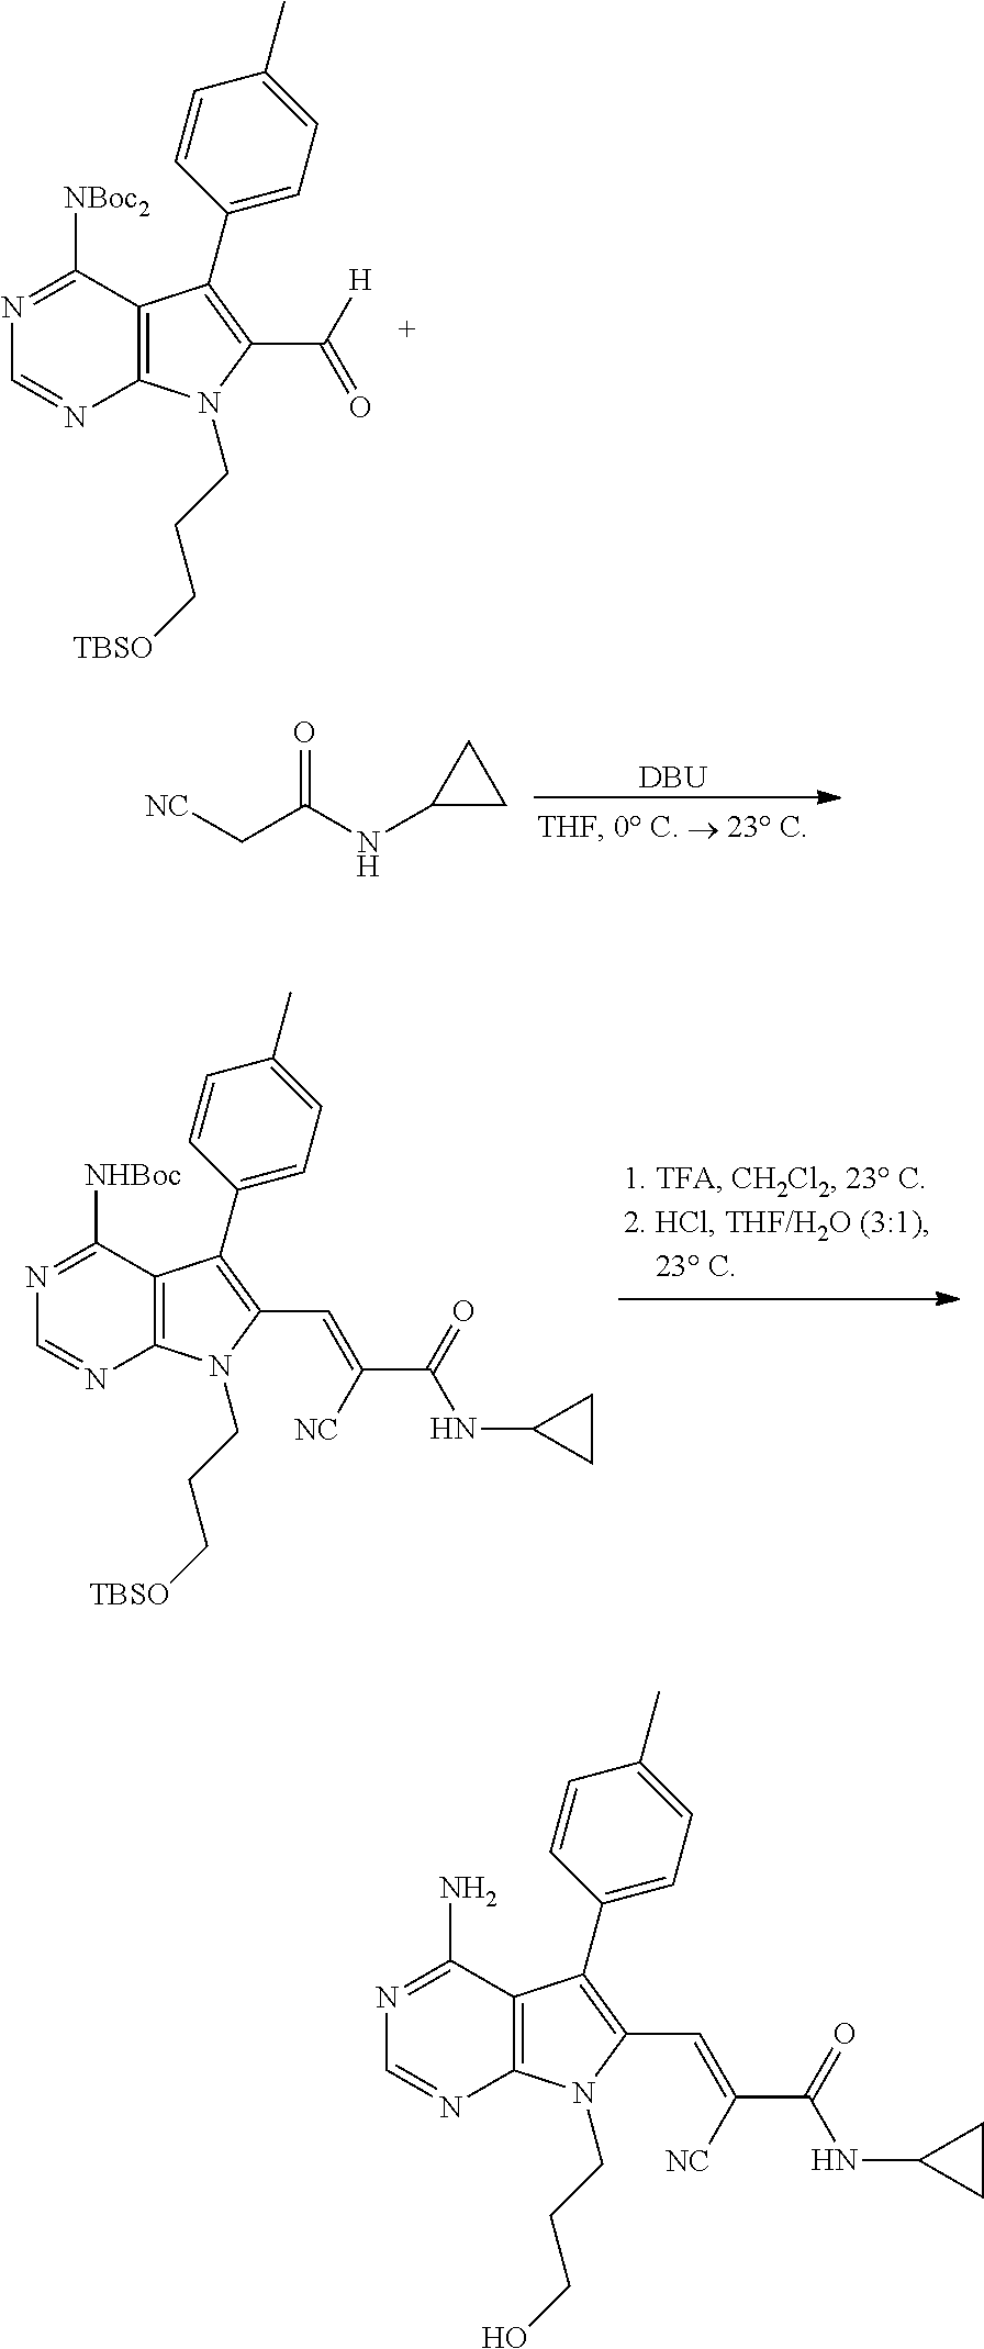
C12=C(N(CCCO)C(C=C([NC])C(NC3CC3)=O)=C1C1=CC=C(C)C=C1)N=CN=C2N.C12=C(N(CCC[TBSO])C(C=C([NC])C(NC3CC3)=O)=C1C1=CC=C(C)C=C1)N=CN=C2[NHBoc].C12=C(N(CCC[TBSO])C(C(=O)[H])=C1C1=CC=C(C)C=C1)N=CN=C2[NBoc2].[DBU].C(C(NC1CC1)=O)[NC]
